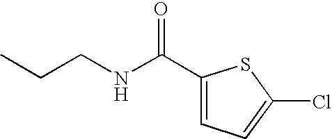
C1(C(NCCC)=O)=CC=C(Cl)S1
